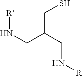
[R]NCC(CN[R])CS
